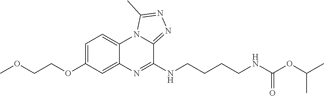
C1=C(OCCOC)C=C2C(=C1)N1C(=NN=C1C)C(NCCCCNC(OC(C)C)=O)=N2
